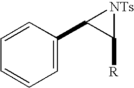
C1=CC(C2C([R])[NTs]2)=CC=C1
